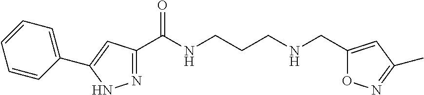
N1=C(C(NCCCNCC2=CC(C)=NO2)=O)C=C(C2=CC=CC=C2)N1
